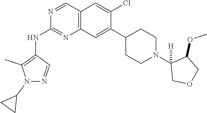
C12=C(C=C(C3CCN(C4([H])COCC4OC)CC3)C(Cl)=C1)N=C(NC1=C(C)N(C3CC3)N=C1)N=C2
